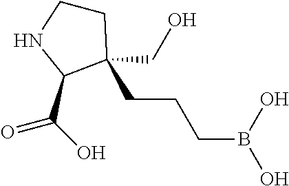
C1CNC(C(O)=O)C1(CO)CCCB(O)O
